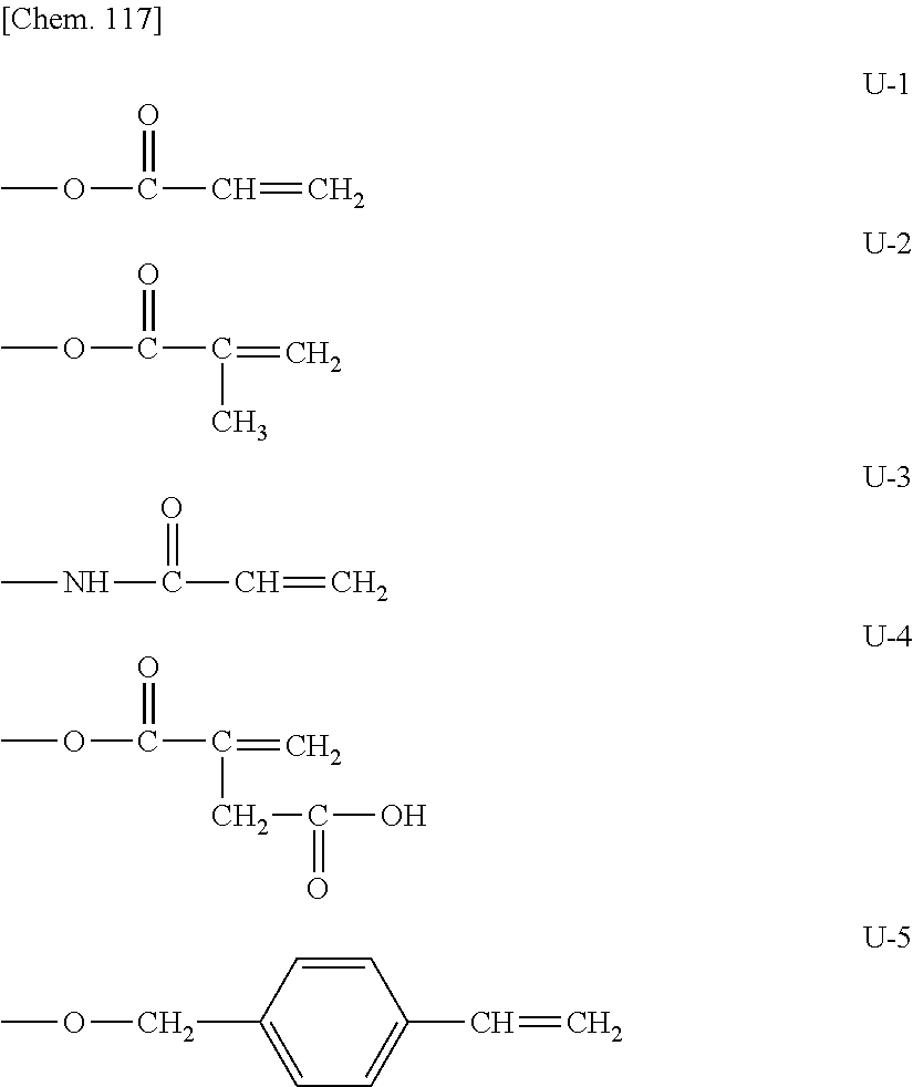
COC(C=C)=O.COC(C(=C)C)=O.N(C(C=C)=O)C.COC(C(=C)CC(O)=O)=O.C1(C=C)=CC=C(COC)C=C1
